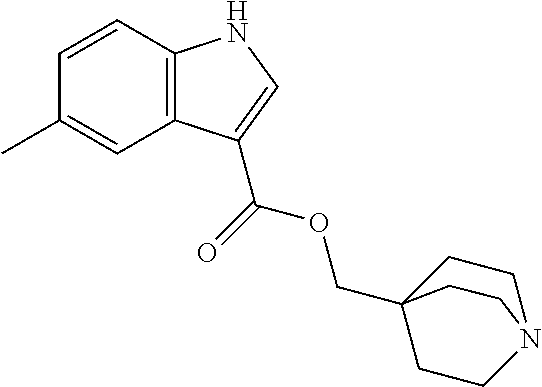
C1=CC2=C(C=C1C)C(C(=O)OCC13CCN(CC1)CC3)=CN2
